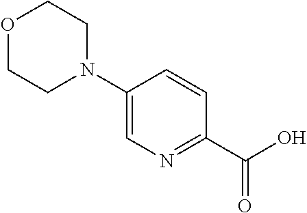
C1=CC(C(O)=O)=NC=C1N1CCOCC1
